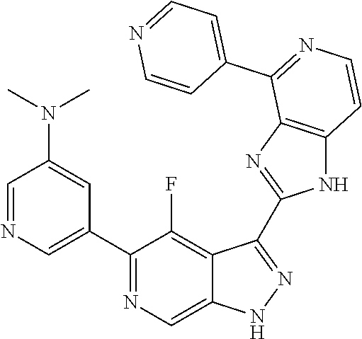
C1=NC=C(C2=NC=C3C(=C2F)C(C2=NC4=C(N2)C=CN=C4C2=CC=NC=C2)=NN3)C=C1N(C)C
